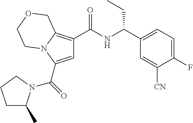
C(NC(C1=CC=C(F)C([CN])=C1)CC)(=O)C1=C2N(C(C(=O)N3C(C)CCC3)=C1)CCOC2
